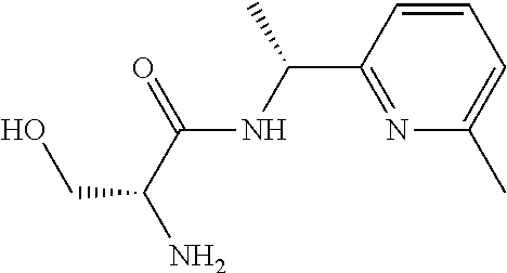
C1=CC=C(C)N=C1C(NC(C(N)CO)=O)C
